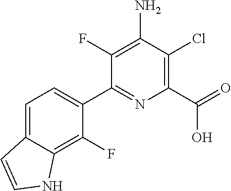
C1(C2=CC=C3C(=C2F)NC=C3)=NC(C(=O)O)=C(Cl)C(N)=C1F
